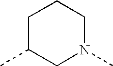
C1C(C)CN(C)CC1
